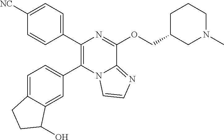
C1([NC])=CC=C(C2=C(C3=CC=C4C(=C3)C(O)CC4)N3C(=NC=C3)C(OCC3CN(C)CCC3)=N2)C=C1
